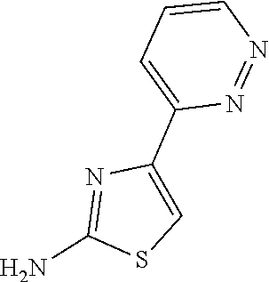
C1=C(C2=CSC(N)=N2)N=NC=C1
